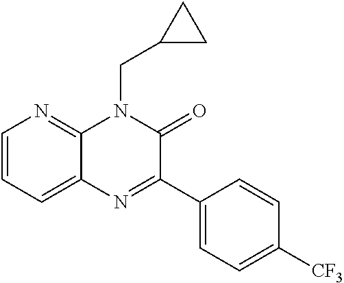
C12=CC=CN=C1N(CC1CC1)C(=O)C(C1=CC=C([CF3])C=C1)=N2
